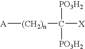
[A][(CH2)n]C([X])([PO3H2])[PO3H2]
